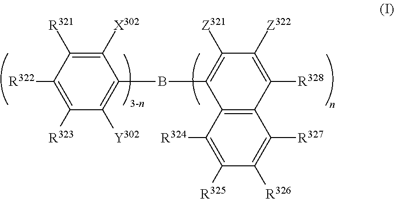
C1([Z322])=C([R328])C2=C(C([R324])=C([R325])C([R326])=C2[R327])C(BC2=C([Y302])C([R323])=C([R322])C([R321])=C2[X302])=C1[Z321]
